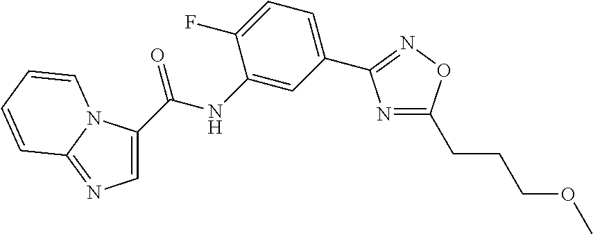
C1=C(C(NC2=CC(C3=NOC(CCCOC)=N3)=CC=C2F)=O)N2C(=N1)C=CC=C2
